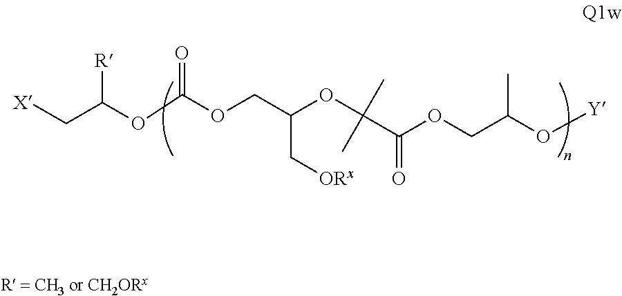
[X]CC(OC(OCC(OC(C(OCC(C)O[Y])=O)(C)C)C[ORx])=O)[R]
